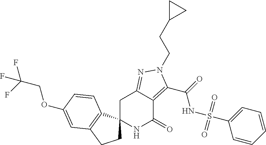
C1C2(C3=C(C1)C=C(OCC(F)(F)F)C=C3)NC(=O)C1=C(C(=O)NS(C3=CC=CC=C3)(=O)=O)N(CCC3CC3)N=C1C2
